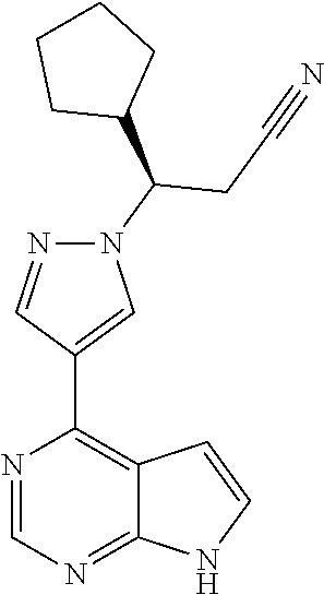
N1C2=NC=NC(C3=CN(C(C4CCCC4)CC#N)N=C3)=C2C=C1
